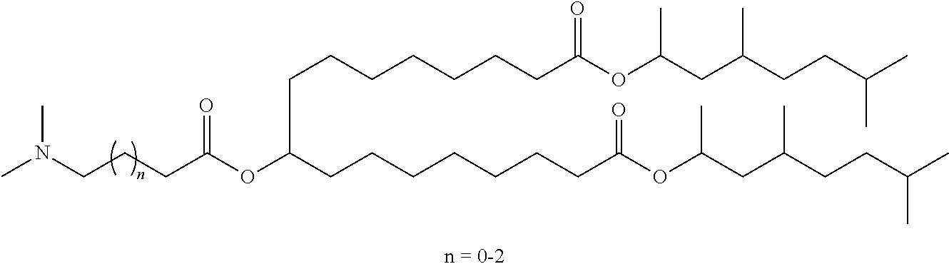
N(CCCC(OC(CCCCCCCC(OC(CC(CCC(C)C)C)C)=O)CCCCCCCC(OC(CC(CCC(C)C)C)C)=O)=O)(C)C
